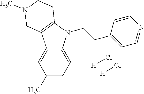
C12=CC(C)=CC=C1N(CCC1=CC=NC=C1)C1=C2CN(C)CC1.[H]Cl.[H]Cl
